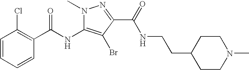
C1=CC=CC(C(NC2=C(Br)C(C(NCCC3CCN(C)CC3)=O)=NN2C)=O)=C1Cl
